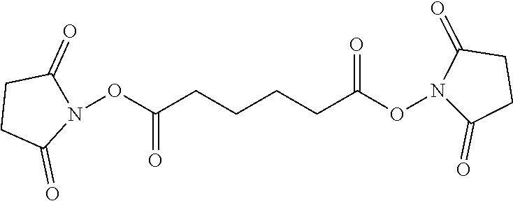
N1(OC(CCCCC(ON2C(=O)CCC2=O)=O)=O)C(=O)CCC1=O
